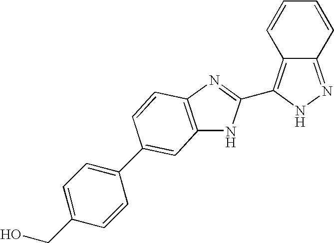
C12=NNC(C3=NC4=C(N3)C=C(C3=CC=C(CO)C=C3)C=C4)=C1C=CC=C2
